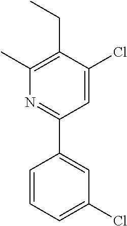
C1(C)=C(CC)C(Cl)=CC(C2=CC(Cl)=CC=C2)=N1
